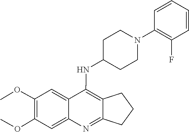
C1(OC)=C(OC)C=C2C(=C1)N=C1CCCC1=C2NC1CCN(C2=C(F)C=CC=C2)CC1
